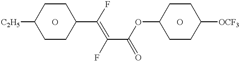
[C2H5]C1CCC(C(=C(C(OC2CCC([OCF3])CC2)=O)F)F)CC1.O.O
